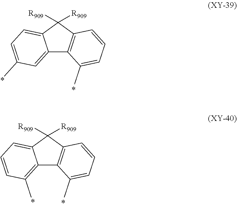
C12=CC(C)=CC=C1C([R909])([R909])C1=C2C(C)=CC=C1.C12=C(C)C=CC=C1C([R909])([R909])C1=C2C(C)=CC=C1
